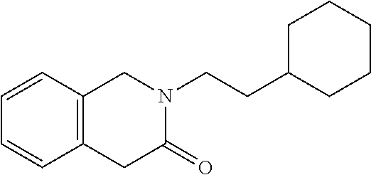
C1(CCN2CC3=C(C=CC=C3)CC2=O)CCCCC1
